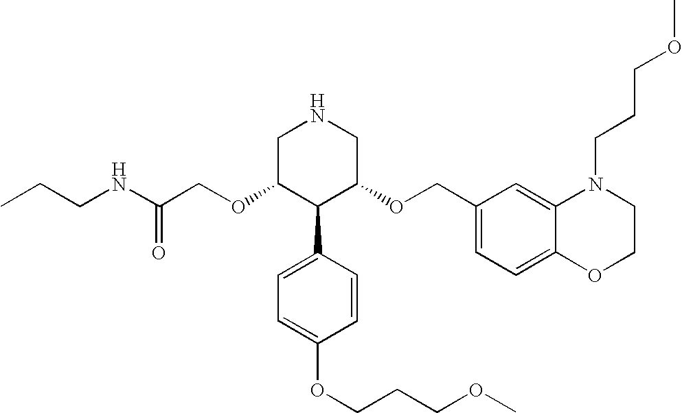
C(OC1C(C2=CC=C(OCCCOC)C=C2)C(OCC2=CC=C3C(=C2)N(CCCOC)CCO3)CNC1)C(=O)NCCC
